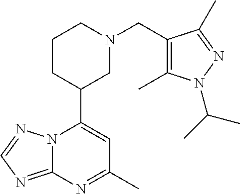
N12C(=NC=N1)N=C(C)C=C2C1CN(CC2=C(C)N(C(C)C)N=C2C)CCC1
